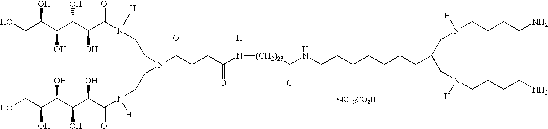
OCC(C(C(C(C(N([H])CCN(CCN(C(=O)C(C(C(C(CO)O)O)O)O)[H])C(CCC(N([H])[(CH2)23]C(NCCCCCCCC(CN([H])CCCCN)CN([H])CCCCN)=O)=O)=O)=O)O)O)O)O
